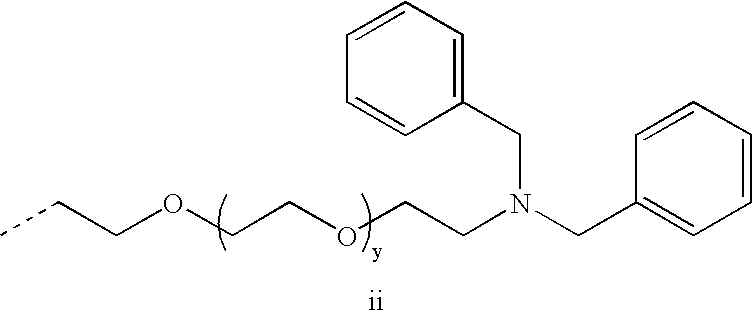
CCCOCCOCCN(CC1=CC=CC=C1)CC1=CC=CC=C1
